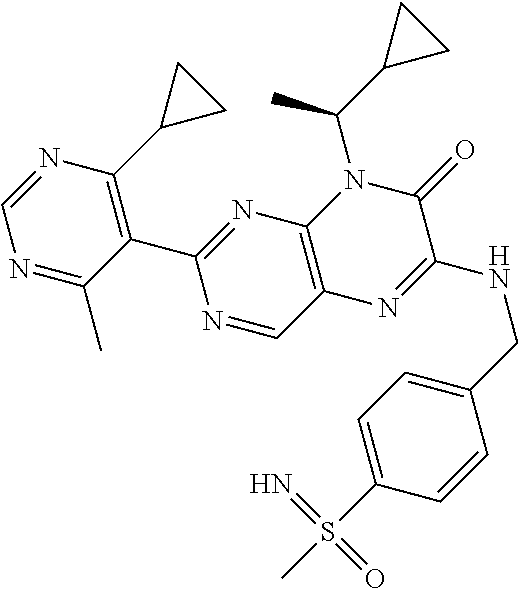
N1=C(C)C(C2=NC3=C(C=N2)N=C(NCC2=CC=C(S(C)(=N)=O)C=C2)C(=O)N3C(C2CC2)C)=C(C2CC2)N=C1
